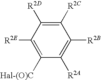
[Hal-(O)C]C1=C([R2E])C([R2D])=C([R2C])C([R2B])=C1[R2A]
